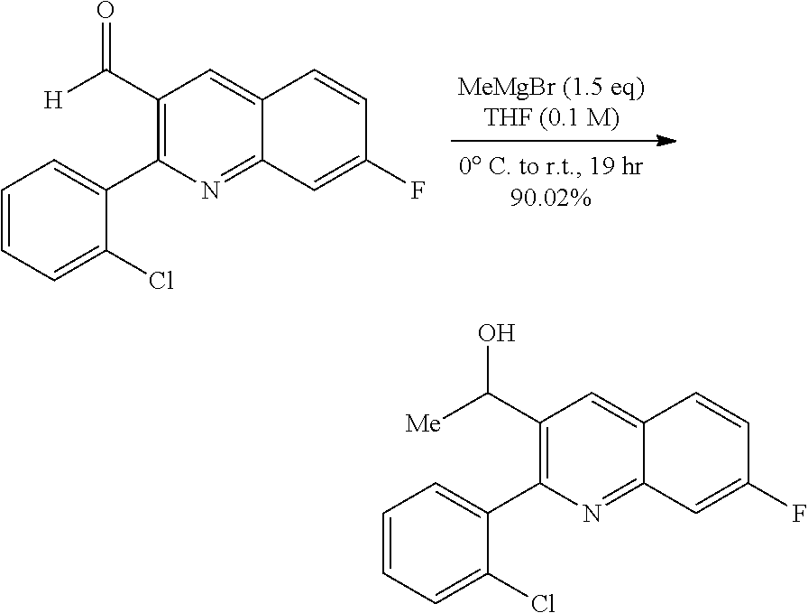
C12=CC(C(=O)[H])=C(C3=CC=CC=C3Cl)N=C1C=C(F)C=C2.C12=CC(C(O)[Me])=C(C3=CC=CC=C3Cl)N=C1C=C(F)C=C2
